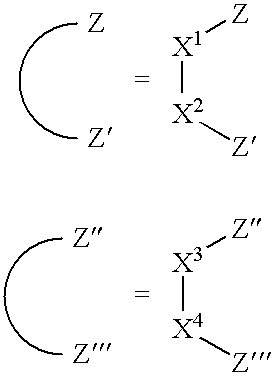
[Z].[Z].[X1]([X2][Z])[Z].[Z].[Z].[X3]([X4][Z])[Z]
